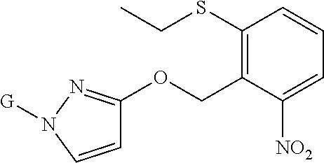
C1(SCC)=C(COC2=NN([G])C=C2)C([NO2])=CC=C1
